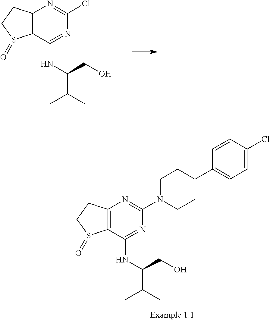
C12=C(C(NC(C(C)C)CO)=NC(Cl)=N1)S(=O)CC2.C12=C(C(NC(C(C)C)CO)=NC(N3CCC(C4=CC=C(Cl)C=C4)CC3)=N1)S(=O)CC2
